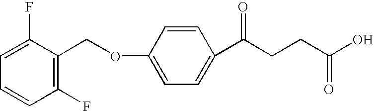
C1=C(F)C(COC2=CC=C(C(CCC(=O)O)=O)C=C2)=C(F)C=C1
